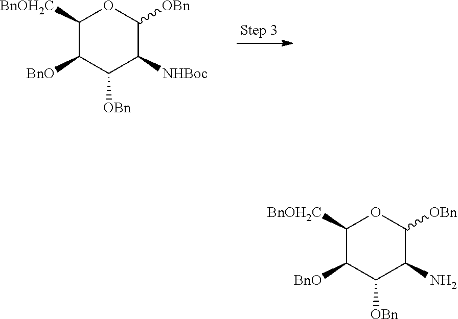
C1([BnOH2C])C([BnO])C([OBn])C([NHBoc])C([OBn])O1.C1([BnOH2C])C([BnO])C([OBn])C(N)C([OBn])O1
